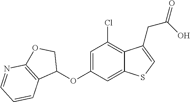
C1=C(OC2COC3=C2C=CC=N3)C=C2C(=C1Cl)C(CC(O)=O)=CS2
